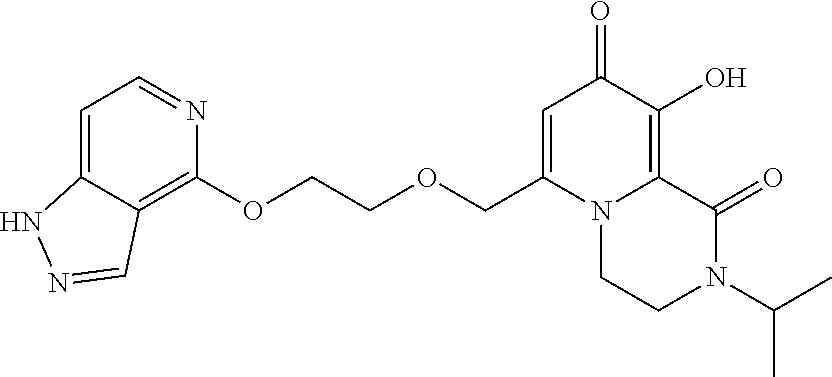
C1=C2C(=C(OCCOCC3=CC(=O)C(O)=C4N3CCN(C(C)C)C4=O)N=C1)C=NN2
